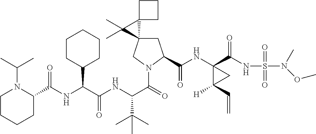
C(C(NC(C(=O)N1CC2(CC1C(NC1(C(NS(=O)(=O)N(C)OC)=O)C([H])(C=C)C1)=O)C1(C2(C)C)CCC1)C(C)(C)C)=O)(C1CCCCC1)NC(=O)C1N(C(C)C)CCCC1
